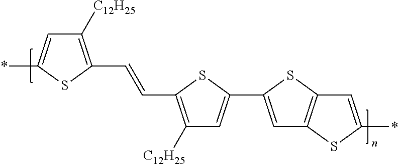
C1([C12H25])=C(C=CC2=C([C12H25])C=C(C3=CC4=C(S3)C=C(*)S4)S2)SC(*)=C1
